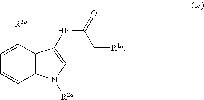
C12=C(C([R3a])=CC=C1)C(NC(=O)C[R1a])=CN2[R2a]
